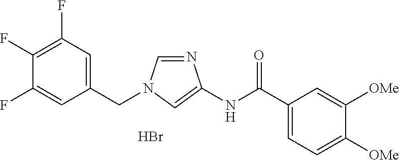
C1(CN2C=NC(NC(C3=CC=C([OMe])C([OMe])=C3)=O)=C2)=CC(F)=C(F)C(F)=C1.Br
